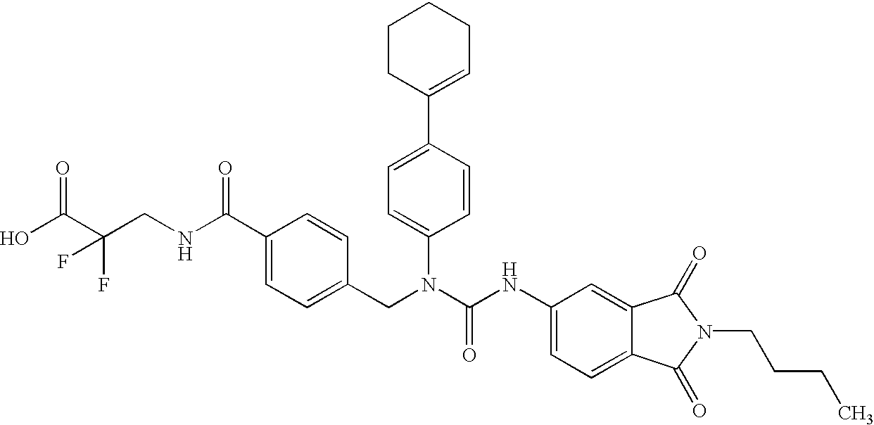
OC(C(CNC(C1=CC=C(CN(C(NC2=CC=C3C(=C2)C(=O)N(CCCC)C3=O)=O)C2=CC=C(C3=CCCCC3)C=C2)C=C1)=O)(F)F)=O
